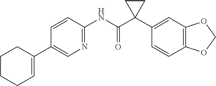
C1(C2=CCCCC2)=CN=C(NC(C2(C3=CC4=C(C=C3)OCO4)CC2)=O)C=C1
